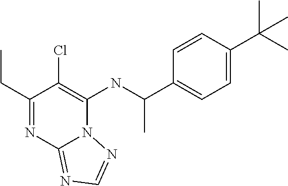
C1(CC)=NC2=NC=NN2C(NC(C2=CC=C(C(C)(C)C)C=C2)C)=C1Cl
